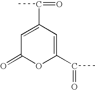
C1=C(C(=O)C)C=C(C(=O)C)OC1=O
